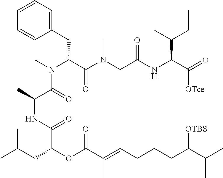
C1=CC=C(CC(C(=O)N(CC(NC(C(CC)C)C(=O)[OTce])=O)C)N(C)C(=O)C(NC(=O)C(OC(C(C)=CCCCC([OTBS])C(C)C)=O)CC(C)C)C)C=C1
